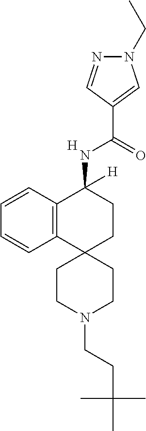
[H].C12=C(C=CC=C1)C(NC(C1=CN(CC)N=C1)=O)([H])CCC21CCN(CCC(C)(C)C)CC1
